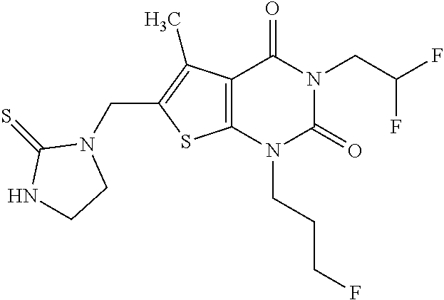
C12=C(N(CCCF)C(=O)N(CC(F)F)C1=O)SC(CN1C(=S)NCC1)=C2C
